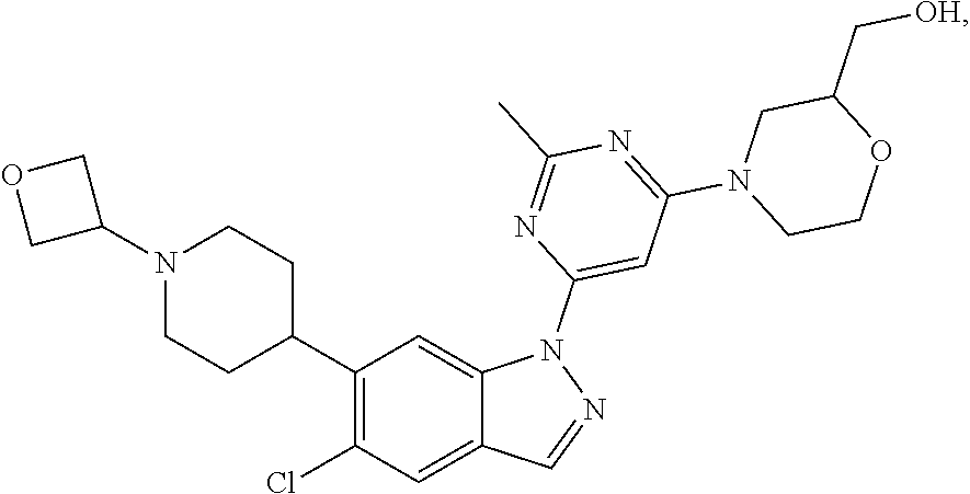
C1(C2CCN(C3COC3)CC2)=C(Cl)C=C2C(=C1)N(C1=CC(N3CCOC(C[OH])C3)=NC(C)=N1)N=C2
